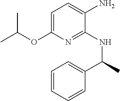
C1=C(OC(C)C)N=C(NC(C2=CC=CC=C2)C)C(N)=C1
